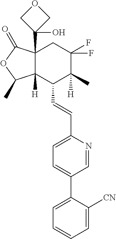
C1(C=CC2=CC=C(C3=CC=CC=C3[CN])C=N2)C2([H])C(C3(O)COC3)(CC(F)(F)C1(C)[H])C(=O)OC2C
